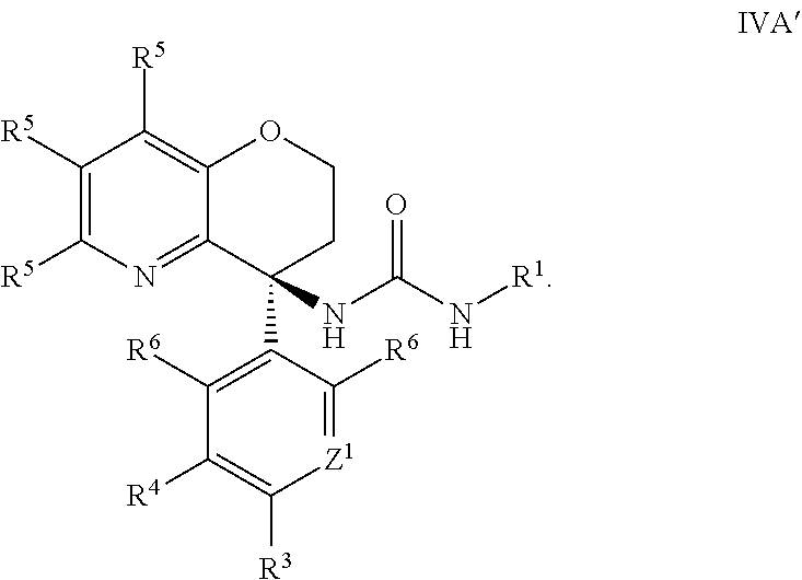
C1([R5])=C([R5])N=C2C(=C1[R5])OCCC2(C1=C([R6])C([R4])=C([R3])[Z1]=C1[R6])NC(N[R1])=O
